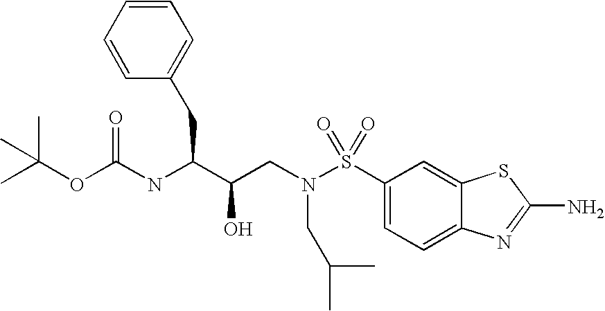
C1(S(N(CC(C(NC(=O)OC(C)(C)C)CC2=CC=CC=C2)O)CC(C)C)(=O)=O)=CC=C2C(=C1)SC(N)=N2
